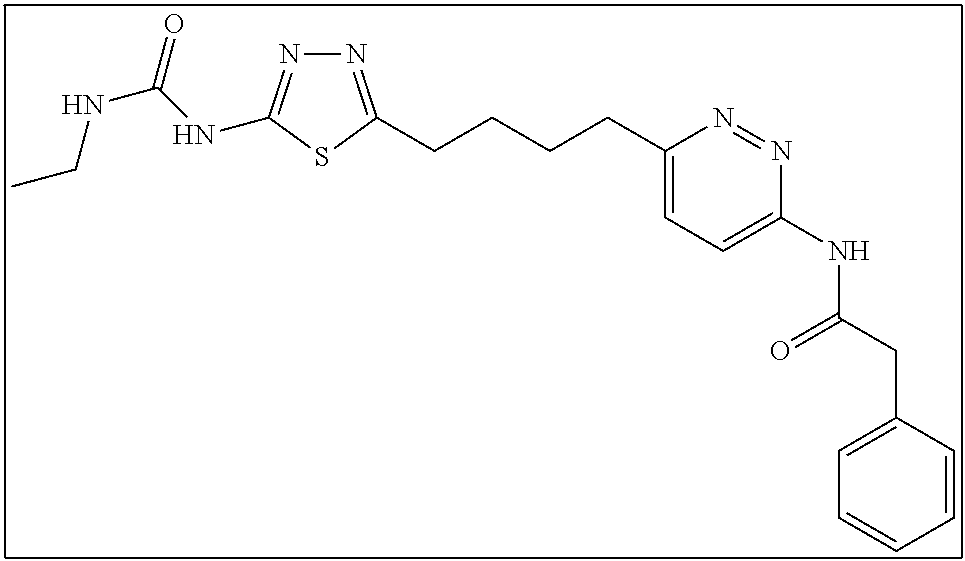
N1=C(CCCCC2=CC=C(NC(CC3=CC=CC=C3)=O)N=N2)SC(NC(NCC)=O)=N1
